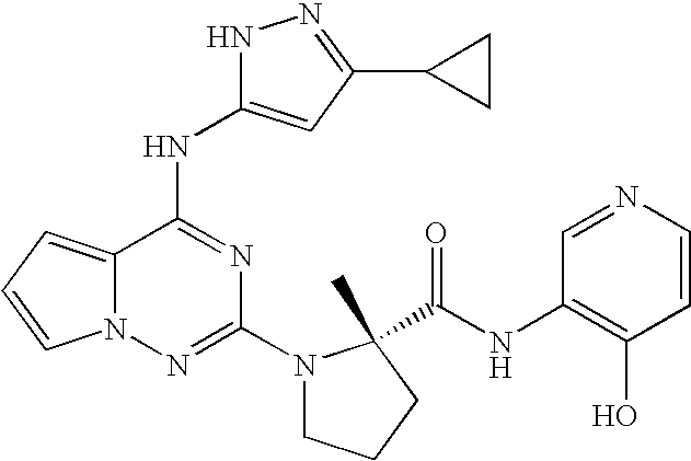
C1(N2CCCC2(C(=O)NC2=C(O)C=CN=C2)C)=NN2C(=CC=C2)C(NC2=CC(C3CC3)=NN2)=N1
